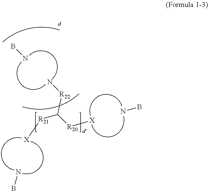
NB.NB.[X][R20]C([R21][X])[R22]N.BN
